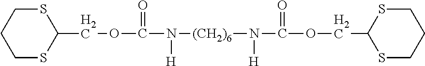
C(OC(=O)N([(CH2)6]N(C(OCC1SCCCS1)=O)[H])[H])C1SCCCS1
